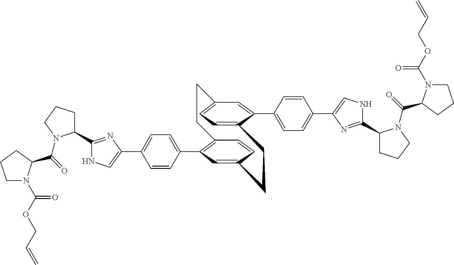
C12=C(C3=CC=C(C4=CNC(C5CCCN5C(=O)C5N(C(OCC=C)=O)CCC5)=N4)C=C3)C=C(C=C1)CCC1=CC=C(C=C1C1=CC=C(C3=CNC(C4CCCN4C(=O)C4N(C(OCC=C)=O)CCC4)=N3)C=C1)CC2
